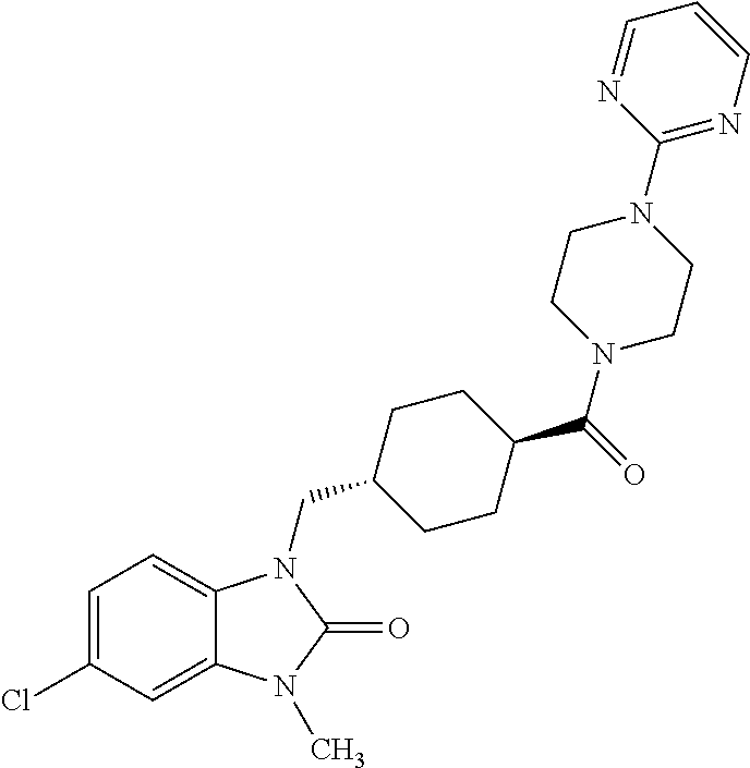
C1=C(Cl)C=C2C(=C1)N(CC1CCC(C(=O)N3CCN(C4=NC=CC=N4)CC3)CC1)C(=O)N2C
